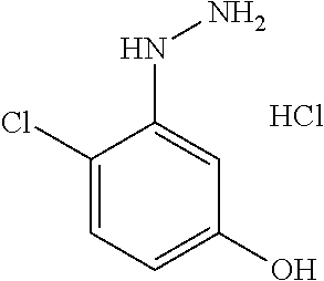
C1(Cl)=CC=C(O)C=C1NN.Cl
